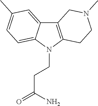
C12=C(N(CCC(=O)N)C3=CC=C(C)C=C13)CCN(C)C2
